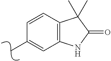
C12=C(C=CC(C)=C1)C(C)(C)C(=O)N2
